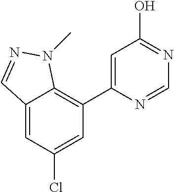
C1=C(C2=C3C(=CC(Cl)=C2)C=NN3C)N=CN=C1O
